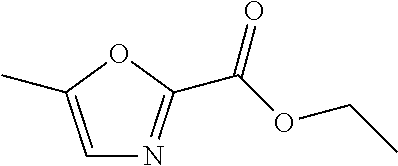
C1=C(C)OC(C(OCC)=O)=N1
